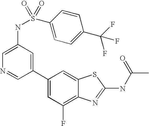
C1(C2=CC(NS(=O)(=O)C3=CC=C(C(F)(F)F)C=C3)=CN=C2)=CC(F)=C2C(=C1)SC(NC(C)=O)=N2
